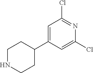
C1NCCC(C2=CC(Cl)=NC(Cl)=C2)C1
